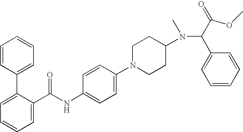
C1=C(C(NC2=CC=C(N3CCC(N(C(C(=O)OC)C4=CC=CC=C4)C)CC3)C=C2)=O)C(C2=CC=CC=C2)=CC=C1
